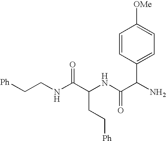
[Ph]CCC(C(NCC[Ph])=O)NC(C(N)C1=CC=C([OMe])C=C1)=O
